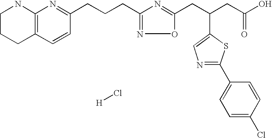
C1CCC2=C(N1)N=C(CCCC1=NOC(CC(CC(O)=O)C3=CN=C(C4=CC=C(Cl)C=C4)S3)=N1)C=C2.Cl[H]
